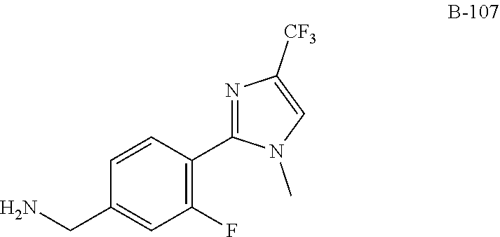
C1(F)=C(C2=NC([CF3])=CN2C)C=CC(CN)=C1
